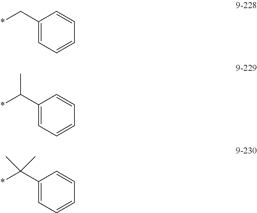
C1(C*)=CC=CC=C1.C1(C(*)C)=CC=CC=C1.C1(C(*)(C)C)=CC=CC=C1
